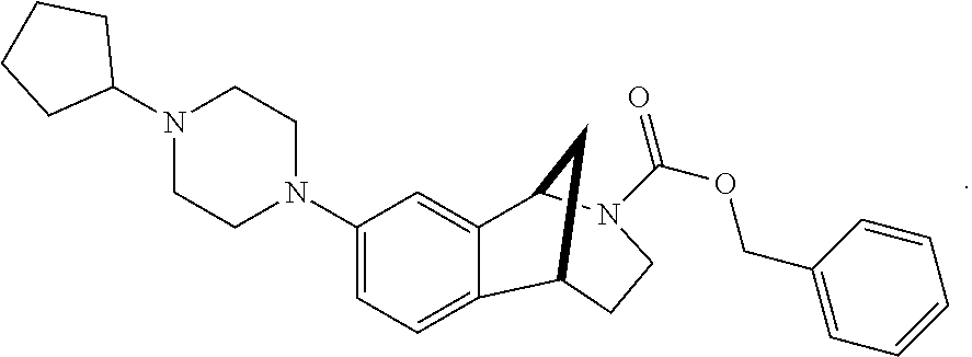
C1(N2CCN(C3CCCC3)CC2)=CC=C2C(=C1)C1N(C(OCC3=CC=CC=C3)=O)CCC2C1
